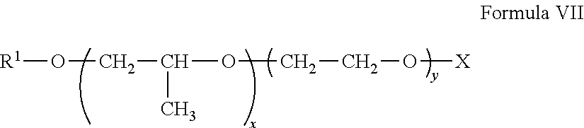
[R1]OCC(OCCO[X])C
